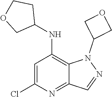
C1=C(Cl)N=C2C(=C1NC1CCOC1)N(C1COC1)N=C2
